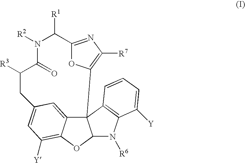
C123C4=CC(=CC([Y])=C4OC1N([R6])C1=C2C=CC=C1[Y])CC([R3])C(=O)N([R2])C([R1])C1=NC([R7])=C3O1
